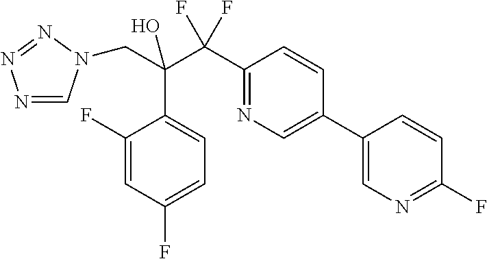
N1=CN(CC(C(C2=NC=C(C3=CN=C(F)C=C3)C=C2)(F)F)(O)C2=CC=C(F)C=C2F)N=N1
